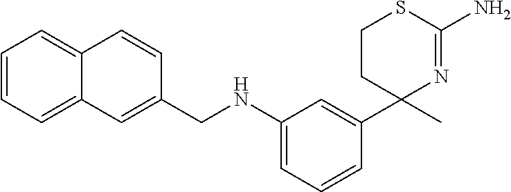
C1=CC=C2C(=C1)C=CC(CNC1=CC=CC(C3(C)N=C(N)SCC3)=C1)=C2
